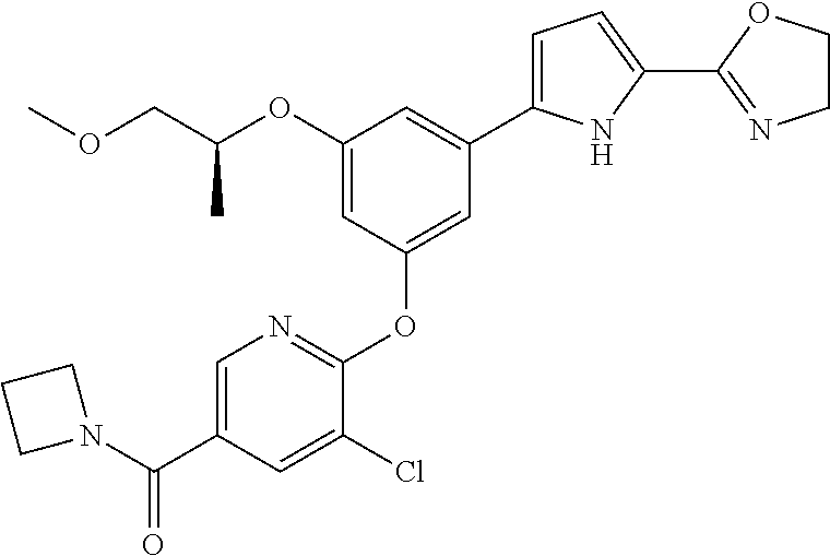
C1(OC(COC)C)=CC(OC2=NC=C(C(=O)N3CCC3)C=C2Cl)=CC(C2=CC=C(C3=NCCO3)N2)=C1
